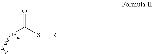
[Ubm](C(S[R])=O)[Ap]
